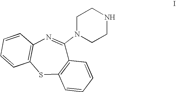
C12=C(C(N3CCNCC3)=NC3=C(S1)C=CC=C3)C=CC=C2
